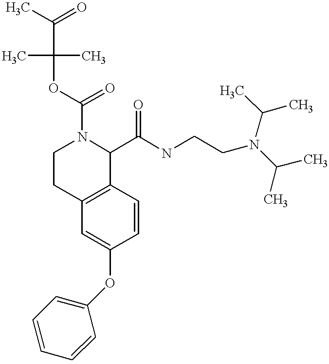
O(C1=CC2=C(C=C1)C(C(NCCN(C(C)C)C(C)C)=O)N(C(=O)OC(C(C)=O)(C)C)CC2)C1=CC=CC=C1
